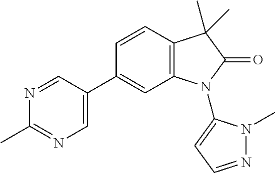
C1(C)=NC=C(C2=CC3=C(C=C2)C(C)(C)C(=O)N3C2=CC=NN2C)C=N1
